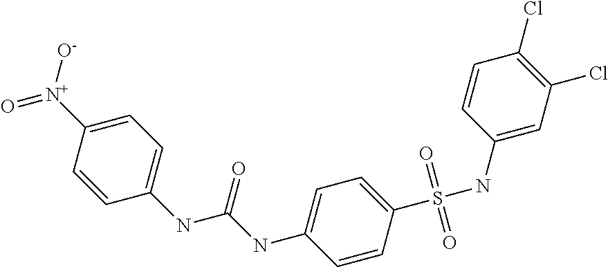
C1=C([N+](=O)[O-])C=CC(NC(NC2=CC=C(S(NC3=CC(Cl)=C(Cl)C=C3)(=O)=O)C=C2)=O)=C1
